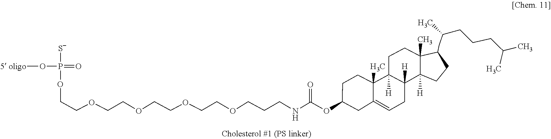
C1C2=CCC3([H])C([H])(C2(C)CCC1OC(NCCCOCCOCCOCCOCCOP(=O)([S-])O[5 oligo])=O)CCC1(C)C(CC(CCCC(C)C)C)CCC13[H]
